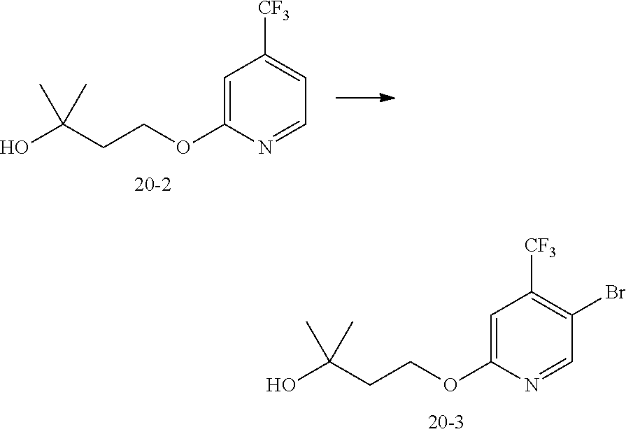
C1=C(OCCC(O)(C)C)N=CC=C1[CF3].C1=C(OCCC(O)(C)C)N=CC(Br)=C1[CF3]
